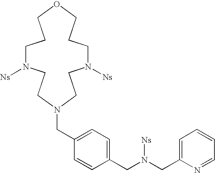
C1N([Ns])CCN(CC2=CC=C(CN(CC3=CC=CC=N3)[Ns])C=C2)CCN([Ns])CCCOCC1
